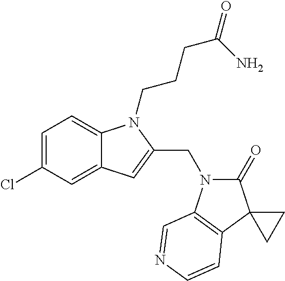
C1=C(Cl)C=C2C(=C1)N(CCCC(=O)N)C(CN1C(=O)C3(C4=C1C=NC=C4)CC3)=C2
